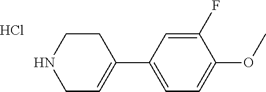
C1C=C(C2=CC=C(OC)C(F)=C2)CCN1.Cl
